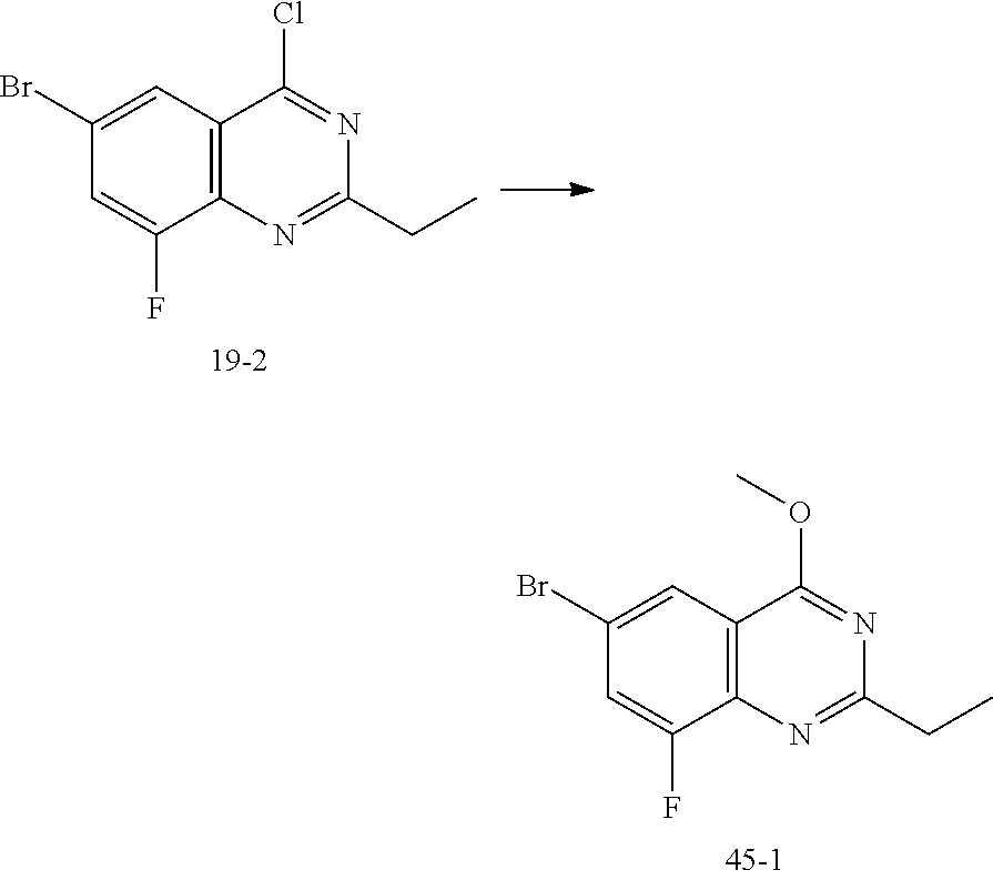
C1=C(F)C2=C(C=C1Br)C(OC)=NC(CC)=N2.C1=C(F)C2=C(C=C1Br)C(Cl)=NC(CC)=N2
